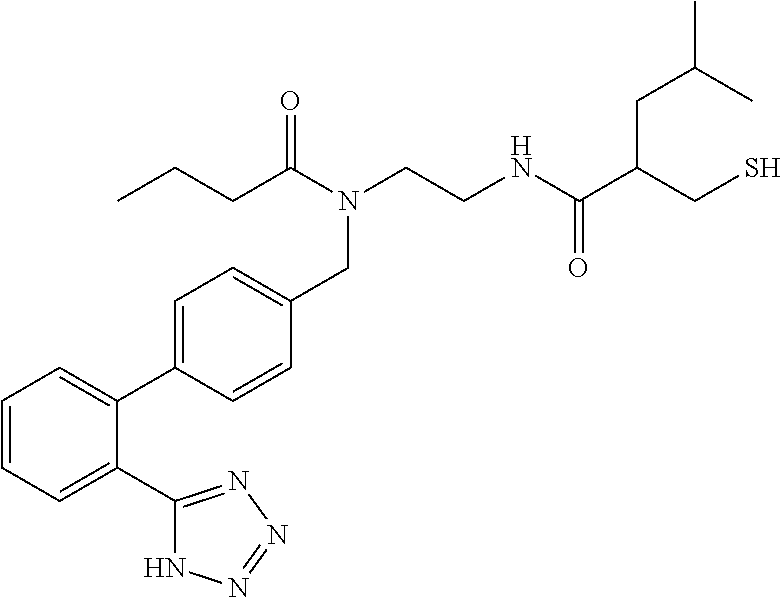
C1=C(C2=CC=CC=C2C2=NN=NN2)C=CC(CN(C(CCC)=O)CCNC(C(CS)CC(C)C)=O)=C1
